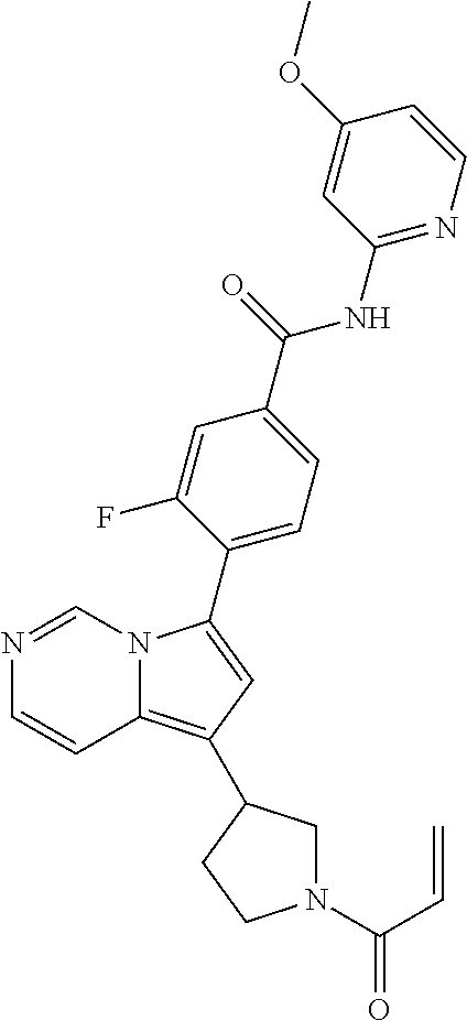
N1=CN2C(=C(C3CN(C(=O)C=C)CC3)C=C2C2=CC=C(C(NC3=NC=CC(OC)=C3)=O)C=C2F)C=C1
